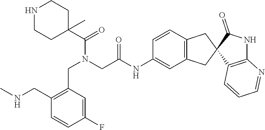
C1(F)=CC(CN(C(C2(C)CCNCC2)=O)CC(NC2=CC3=C(C=C2)CC2(C3)C3=C(NC2=O)N=CC=C3)=O)=C(CNC)C=C1
